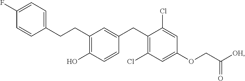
C(C1=C(O)C=CC(CC2=C(Cl)C=C(OCC([OH])=O)C=C2Cl)=C1)CC1=CC=C(F)C=C1
